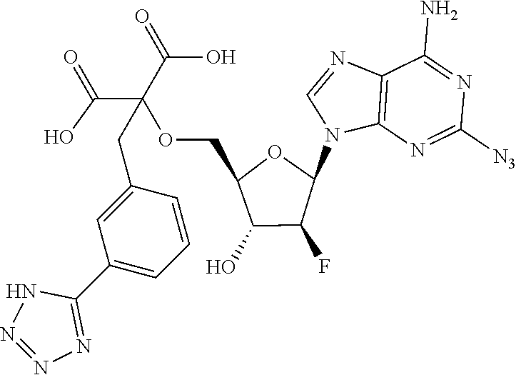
C12=C(N=C([N3])N=C1N)N(C1OC(COC(C(=O)O)(C(=O)O)CC3=CC(C4=NN=NN4)=CC=C3)C(O)C1F)C=N2
